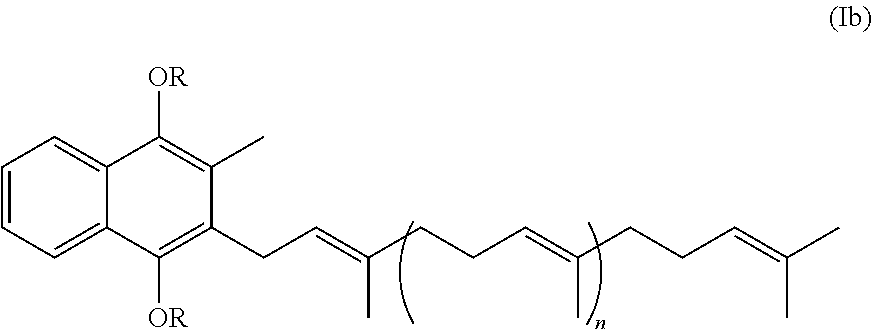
C1=CC=C2C(=C1)C([OR])=C(C)C(CC=C(CCC=C(CCC=C(C)C)C)C)=C2[OR]
